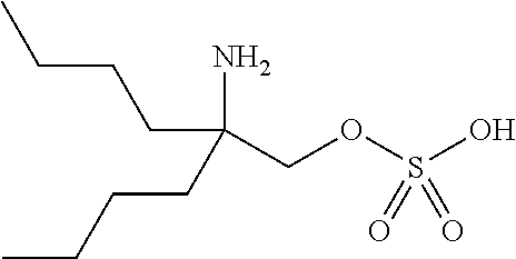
NC(COS(O)(=O)=O)(CCCC)CCCC
